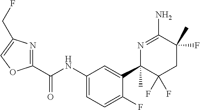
C1(C(NC2=CC=C(F)C(C3(C)C(F)(F)CC(C)(F)C(N)=N3)=C2)=O)=NC(CF)=CO1
